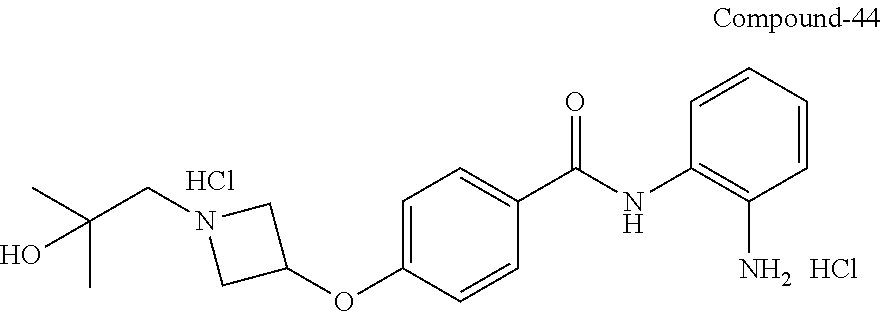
C1=C(OC2CN(CC(C)(C)O)C2)C=CC(C(NC2=C(N)C=CC=C2)=O)=C1.Cl.Cl
